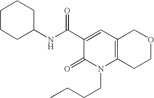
C1(NC(C2=CC3=C(N(CCCC)C2=O)CCOC3)=O)CCCCC1
